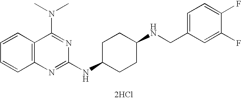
C1=CC2=C(C=C1)N=C(NC1CCC(NCC3=CC=C(F)C(F)=C3)CC1)N=C2N(C)C.[2HCl]
